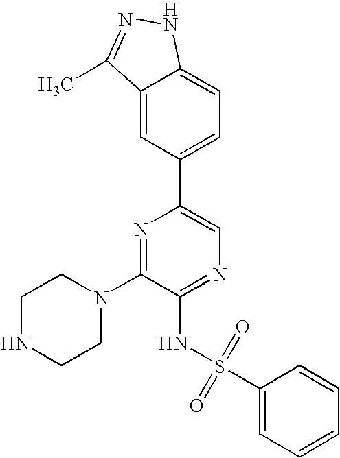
C1(N2CCNCC2)=NC(C2=CC=C3C(=C2)C(C)=NN3)=CN=C1NS(=O)(=O)C1=CC=CC=C1
